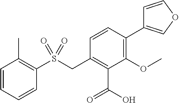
C1=CC=CC(S(CC2=C(C(O)=O)C(OC)=C(C3=COC=C3)C=C2)(=O)=O)=C1C
